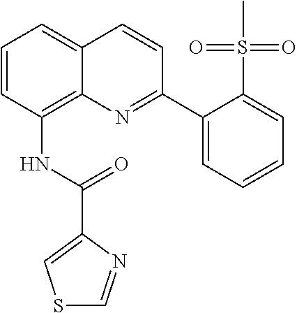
N(C1=C2C(=CC=C1)C=CC(C1=CC=CC=C1S(=O)(=O)C)=N2)C(C1=CSC=N1)=O
